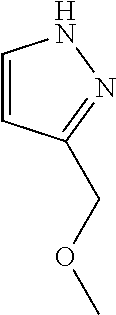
C1=CC(COC)=NN1
